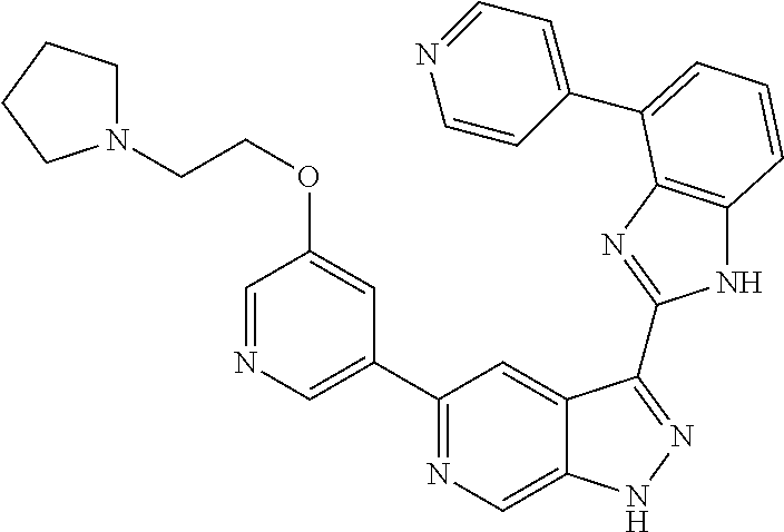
C1(C2=NC=C3C(=C2)C(C2=NC4=C(N2)C=CC=C4C2=CC=NC=C2)=NN3)=CN=CC(OCCN2CCCC2)=C1
